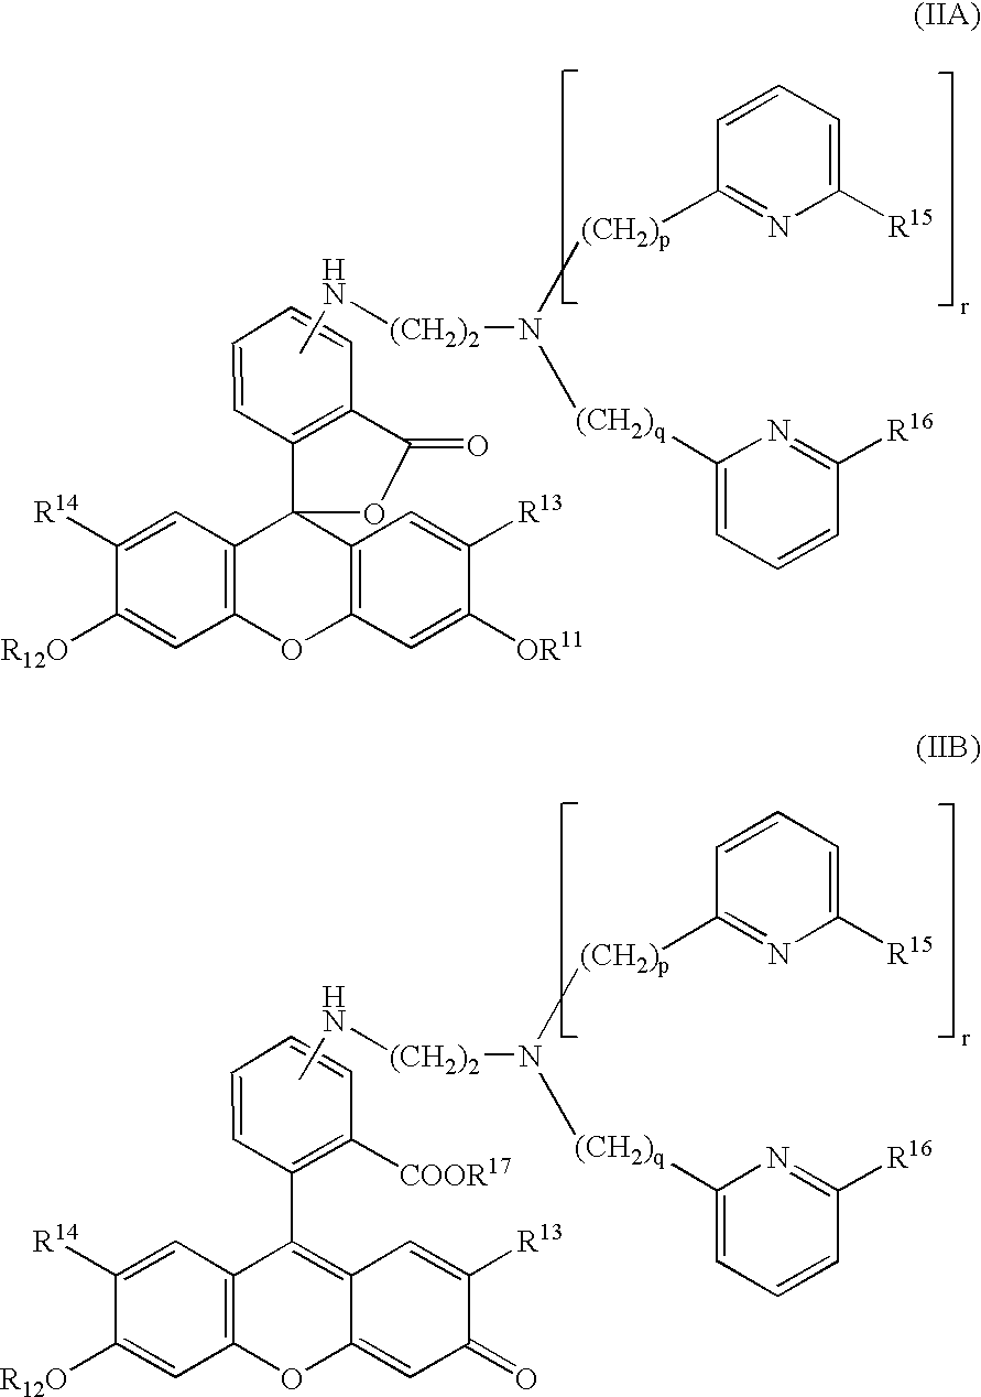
C1=CC=CC2=C1C1(C3=C(OC4=C1C=C([R13])C([OR11])=C4)C=C([R12O])C([R14])=C3)OC2=O.CN[(CH2)2]N([(CH2)p]C1=NC([R15])=CC=C1)[(CH2)q]C1=CC=CC([R16])=N1.C1=CC=CC([COOR17])=C1C1=C2C(=CC(=O)C([R13])=C2)OC2=C1C=C([R14])C([R12O])=C2.CN[(CH2)2]N([(CH2)p]C1=NC([R15])=CC=C1)[(CH2)q]C1=CC=CC([R16])=N1
